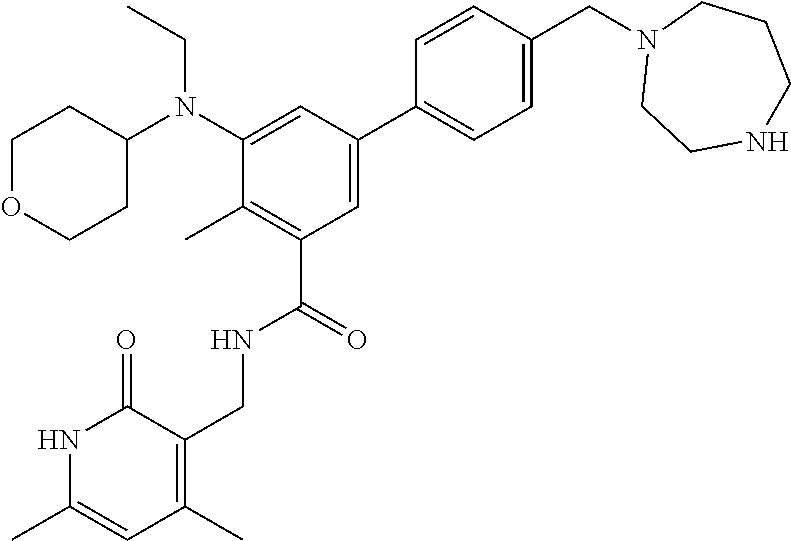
C1OCCC(N(C2=CC(C3=CC=C(CN4CCNCCC4)C=C3)=CC(C(NCC3=C(C)C=C(C)NC3=O)=O)=C2C)CC)C1
